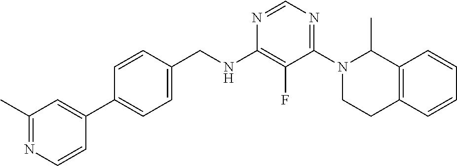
N1=CN=C(N2CCC3=C(C2C)C=CC=C3)C(F)=C1NCC1=CC=C(C2=CC(C)=NC=C2)C=C1
